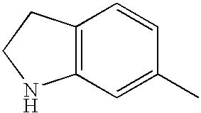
C12=C(C=C(C)C=C1)NCC2
